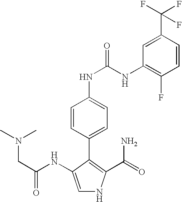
C1=C(NC(CN(C)C)=O)C(C2=CC=C(NC(=O)NC3=C(F)C=CC(C(F)(F)F)=C3)C=C2)=C(C(=O)N)N1
